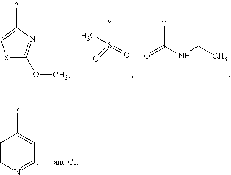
CC1=CSC(OC)=N1.CS(=O)(=O)C.CC(NCC)=O.CC1=CC=NC=C1
